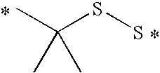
S(C(C)(C)C)S
